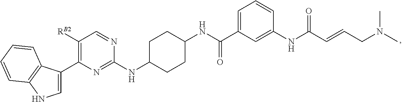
C1([RB2])=C(C2=CNC3=C2C=CC=C3)N=C(NC2CCC(NC(C3=CC=CC(NC(C=CCN(C)C)=O)=C3)=O)CC2)N=C1
